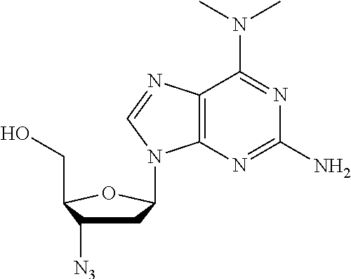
C12=C(N=C(N)N=C1N(C)C)N(C1CC([N3])C(CO)O1)C=N2
